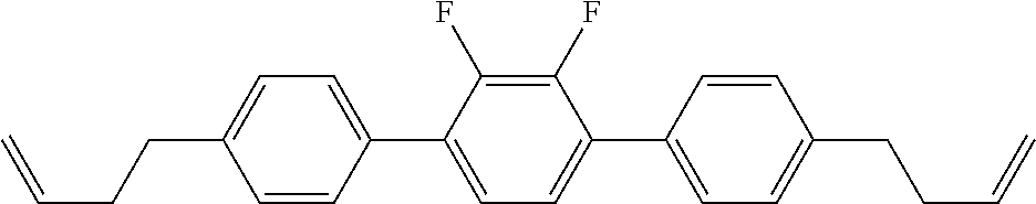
C1=C(C2=CC=C(CCC=C)C=C2)C(F)=C(F)C(C2=CC=C(CCC=C)C=C2)=C1
